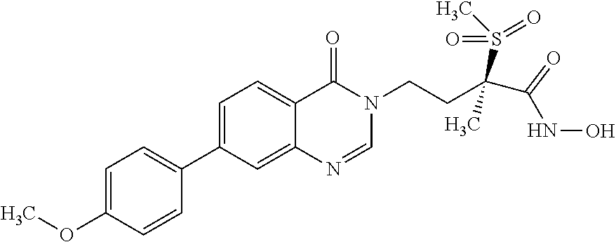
C1=C(OC)C=CC(C2=CC=C3C(=C2)N=CN(CCC(S(C)(=O)=O)(C)C(NO)=O)C3=O)=C1
